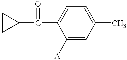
C1([A])=CC(C)=CC=C1C(=O)C1CC1
